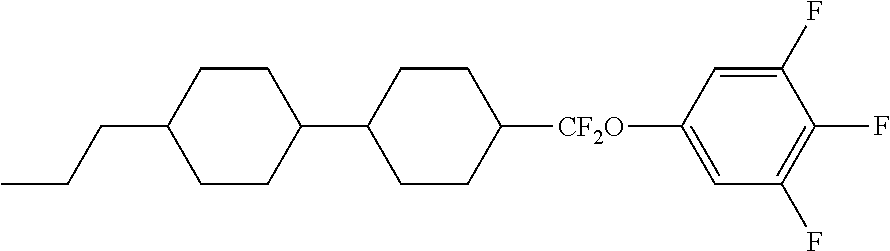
CCCC1CCC(C2CCC([CF2O]C3=CC(F)=C(F)C(F)=C3)CC2)CC1
